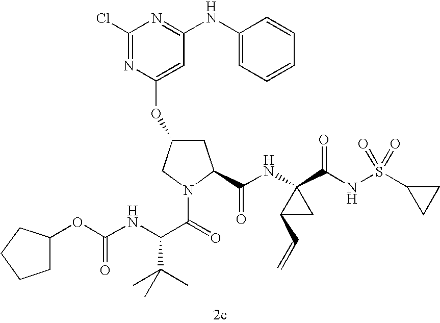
C1C(OC(NC(C(=O)N2C(C(=O)NC3(C(NS(=O)(C4CC4)=O)=O)C(C=C)C3)CC(OC3=CC(NC4=CC=CC=C4)=NC(Cl)=N3)C2)C(C)(C)C)=O)CCC1
